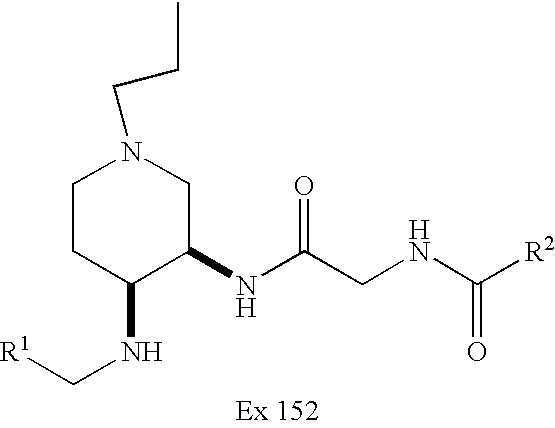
C1CC(NC[R1])C(NC(CNC([R2])=O)=O)CN1CCC
